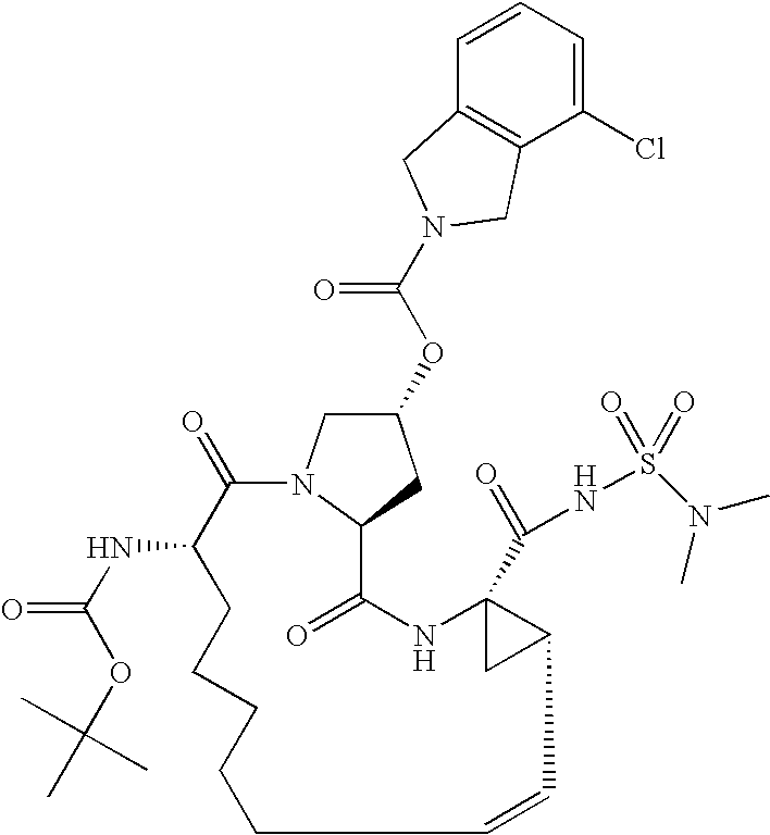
C1(=O)C(NC(OC(C)(C)C)=O)CCCCCC=CC2C(C(=O)NS(=O)(=O)N(C)C)(NC(=O)C3N1CC(OC(=O)N1CC4=C(C(Cl)=CC=C4)C1)C3)C2
